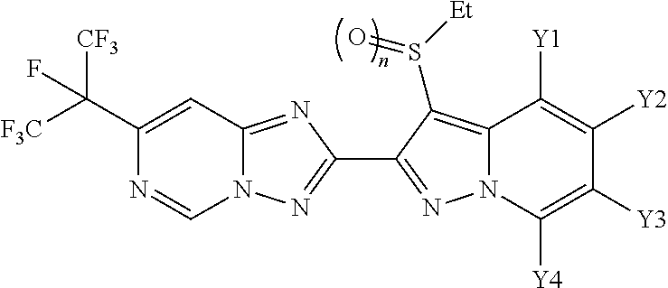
N12C(=NC(C3=NN4C(=C3S([Et])=O)C([Y1])=C([Y2])C([Y3])=C4[Y4])=N1)C=C(C([F3C])([CF3])F)N=C2
